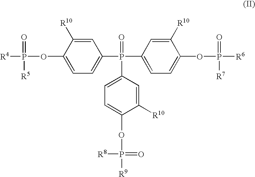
[R4]P(=O)([R5])OC1=CC=C(P(=O)(C2=CC=C(OP(=O)([R6])[R7])C([R10])=C2)C2=CC=C(OP([R8])(=O)[R9])C([R10])=C2)C=C1[R10]
